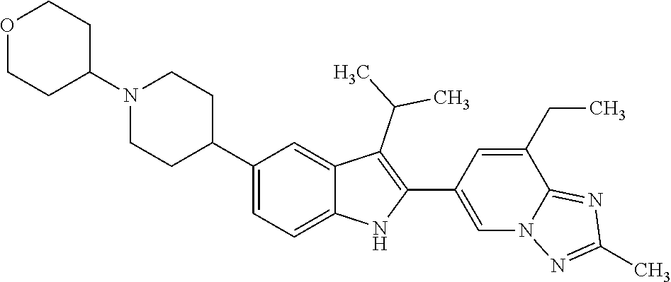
C1(C2CCN(C3CCOCC3)CC2)=CC=C2C(=C1)C(C(C)C)=C(C1=CN3C(=NC(C)=N3)C(CC)=C1)N2
